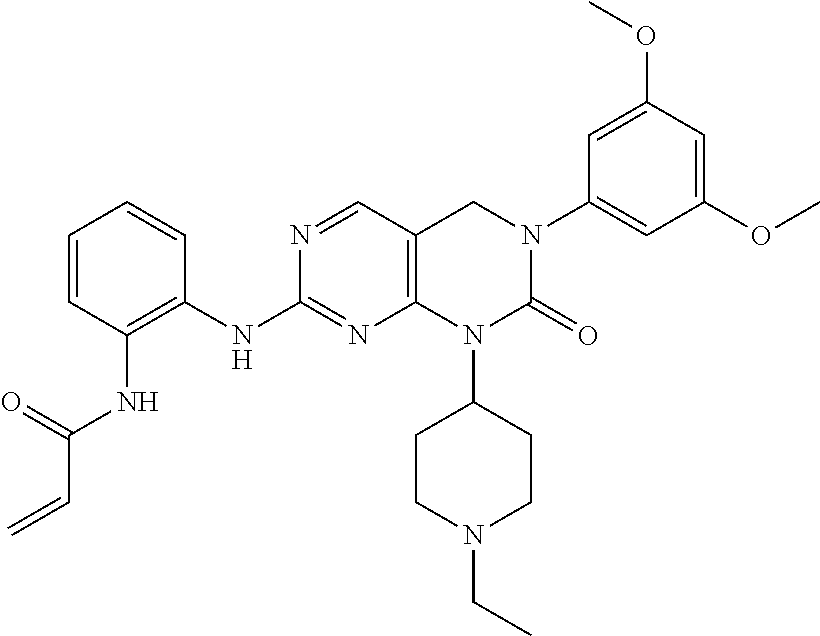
C12=C(C=NC(NC3=C(NC(C=C)=O)C=CC=C3)=N1)CN(C1=CC(OC)=CC(OC)=C1)C(=O)N2C1CCN(CC)CC1
